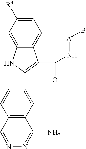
C12=CC=C([R4])C=C1NC(C1=CC3=C(C=C1)C=NN=C3N)=C2C(N[A]B)=O
